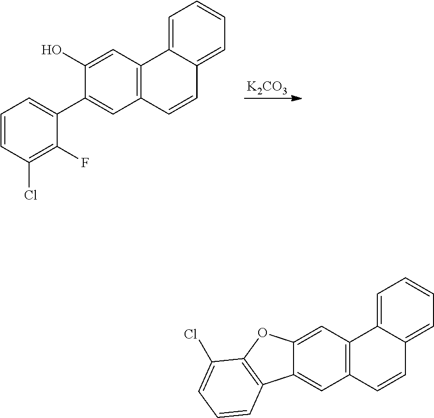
[K2CO3].C1=CC(Cl)=C(F)C(C2=CC3=C(C=C2O)C2=CC=CC=C2C=C3)=C1.C12=CC3=C(C=C1C1=C(O2)C(Cl)=CC=C1)C=CC1=CC=CC=C31
